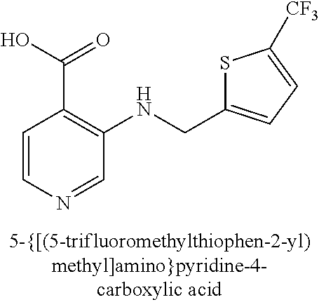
C1=CN=CC(NCC2=CC=C([CF3])S2)=C1C(O)=O
